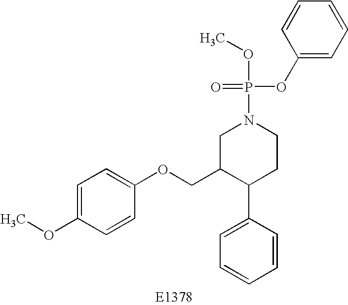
C1=C(OC)C=CC(OCC2C(C3=CC=CC=C3)CCN(P(=O)(OC3=CC=CC=C3)OC)C2)=C1
